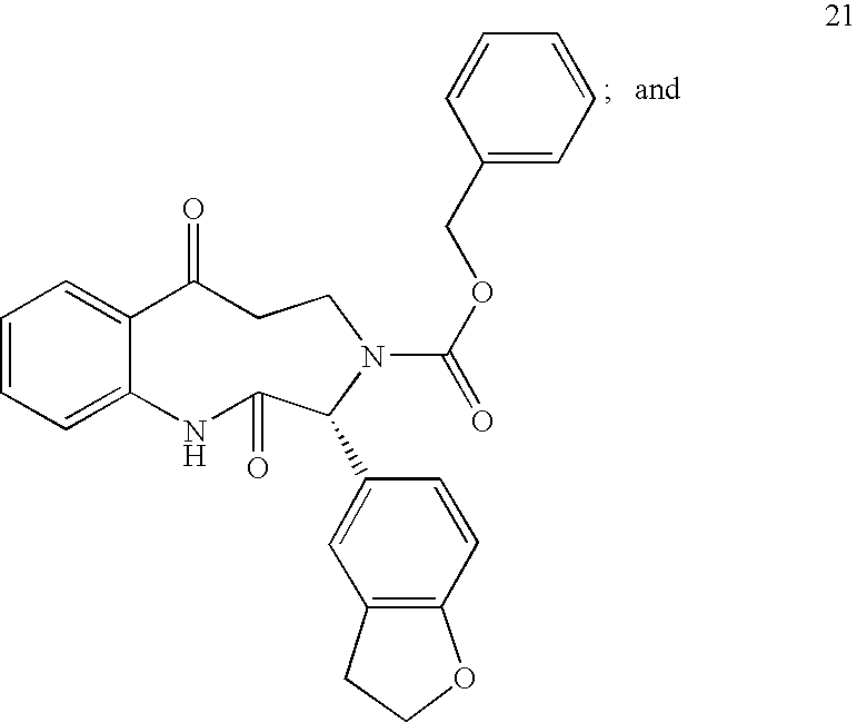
C1=CC=C2C(=C1)C(=O)CCN(C(=O)OCC1=CC=CC=C1)C(C1=CC3=C(C=C1)OCC3)C(=O)N2
